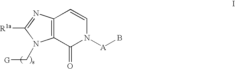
C12=C(N=C([R1a])N1C[G])C=CN([A]B)C2=O
